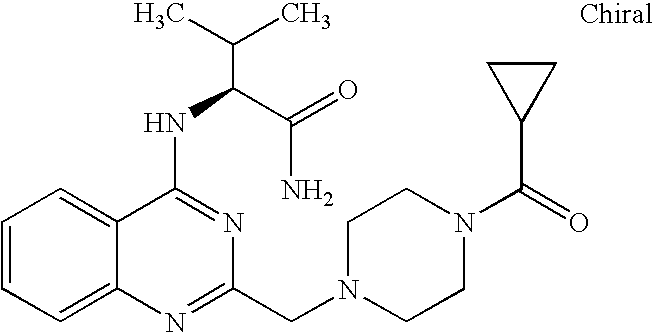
C1=CC=C2C(=C1)C(NC(C(N)=O)C(C)C)=NC(CN1CCN(C(C3CC3)=O)CC1)=N2
